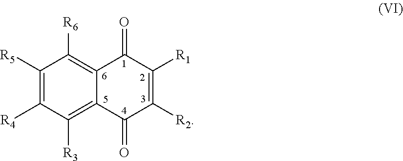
C12=C([R6])C([R5])=C([R4])C([R3])=C1C(=O)C([R2])=C([R1])C2=O
